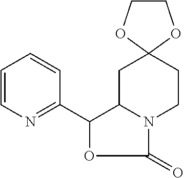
C12N(CCC3(C1)OCCO3)C(=O)OC2C1=NC=CC=C1
